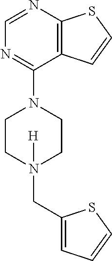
C12=C(N=CN=C1N1CCN(CC3=CC=CS3)([H])CC1)SC=C2
